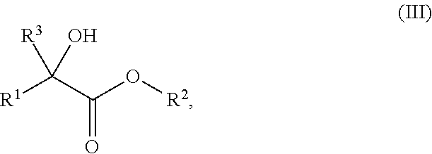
[R1]C(C(=O)O[R2])([R3])O
